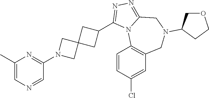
C1(C)=CN=CC(N2CC3(C2)CC(C2=NN=C4N2C2=C(CN(C5COCC5)C4)C=C(Cl)C=C2)C3)=N1
